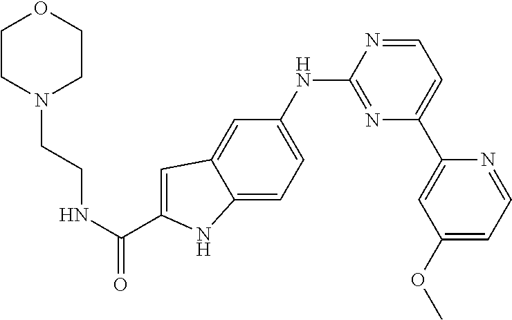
C12=CC=C(NC3=NC(C4=CC(OC)=CC=N4)=CC=N3)C=C1C=C(C(NCCN1CCOCC1)=O)N2
